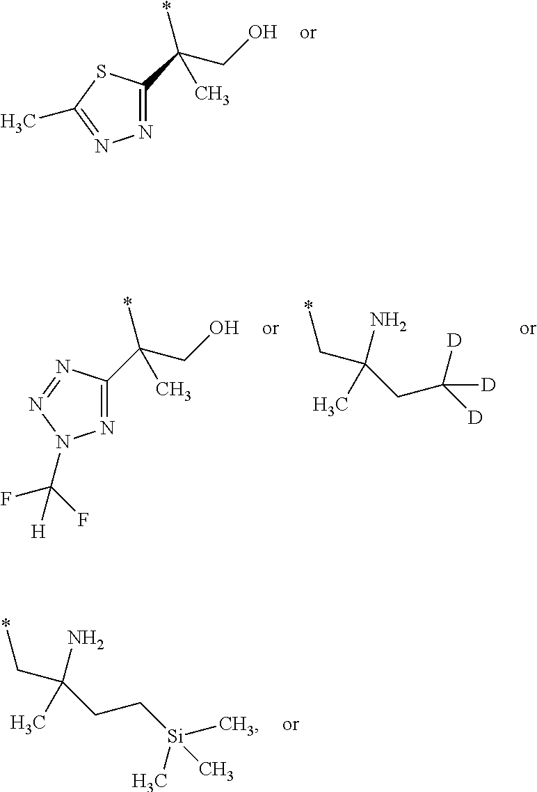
N1=C(C(CO)(*)C)SC(C)=N1.NC(CC([D])([D])[D])(C*)C.N1=C(C(CO)(*)C)N=NN1C(F)(F)[H].NC(CC[Si](C)(C)C)(C*)C
